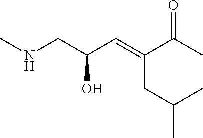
CNCC(C=C(C(C)=O)CC(C)C)O
